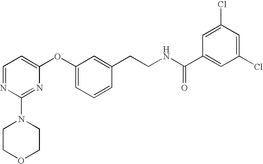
C1=NC(N2CCOCC2)=NC(OC2=CC=CC(CCNC(C3=CC(Cl)=CC(Cl)=C3)=O)=C2)=C1
